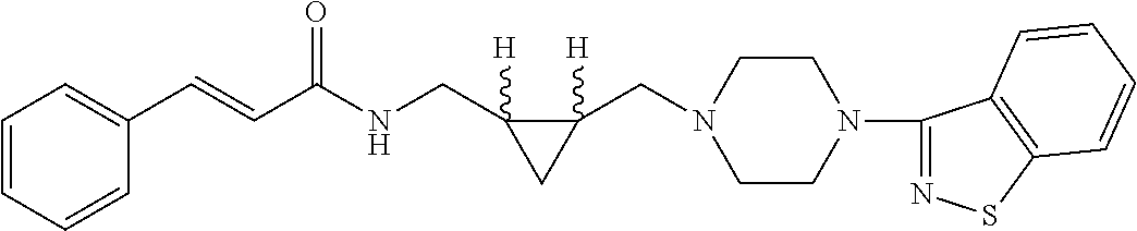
C1(C=CC(NCC2([H])C(CN3CCN(C4=NSC5=C4C=CC=C5)CC3)([H])C2)=O)=CC=CC=C1
